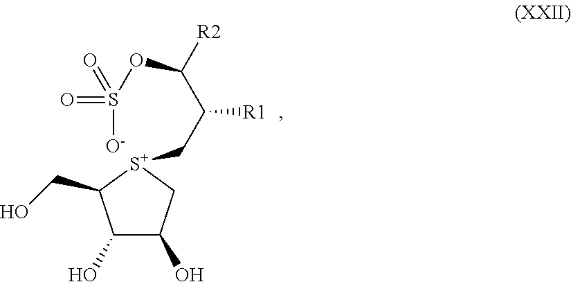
C1(O)C(O)C[S+](CC([R1])C([R2])OS([O-])(=O)=O)C1CO
